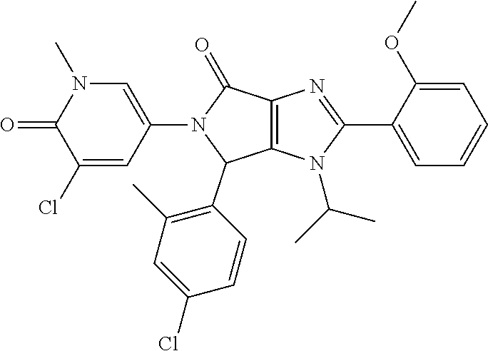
C1(Cl)=CC(N2C(=O)C3=C(C2C2=C(C)C=C(Cl)C=C2)N(C(C)C)C(C2=CC=CC=C2OC)=N3)=CN(C)C1=O
